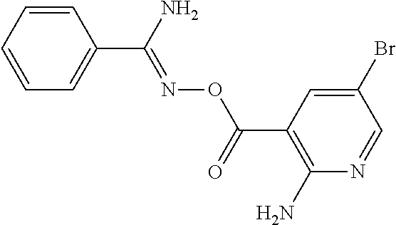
C1=CC=CC=C1C(N)=NOC(=O)C1=C(N)N=CC(Br)=C1
